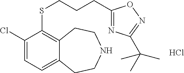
Cl.C1(Cl)=CC=C2C(=C1SCCCC1=NC(C(C)(C)C)=NO1)CCNCC2
